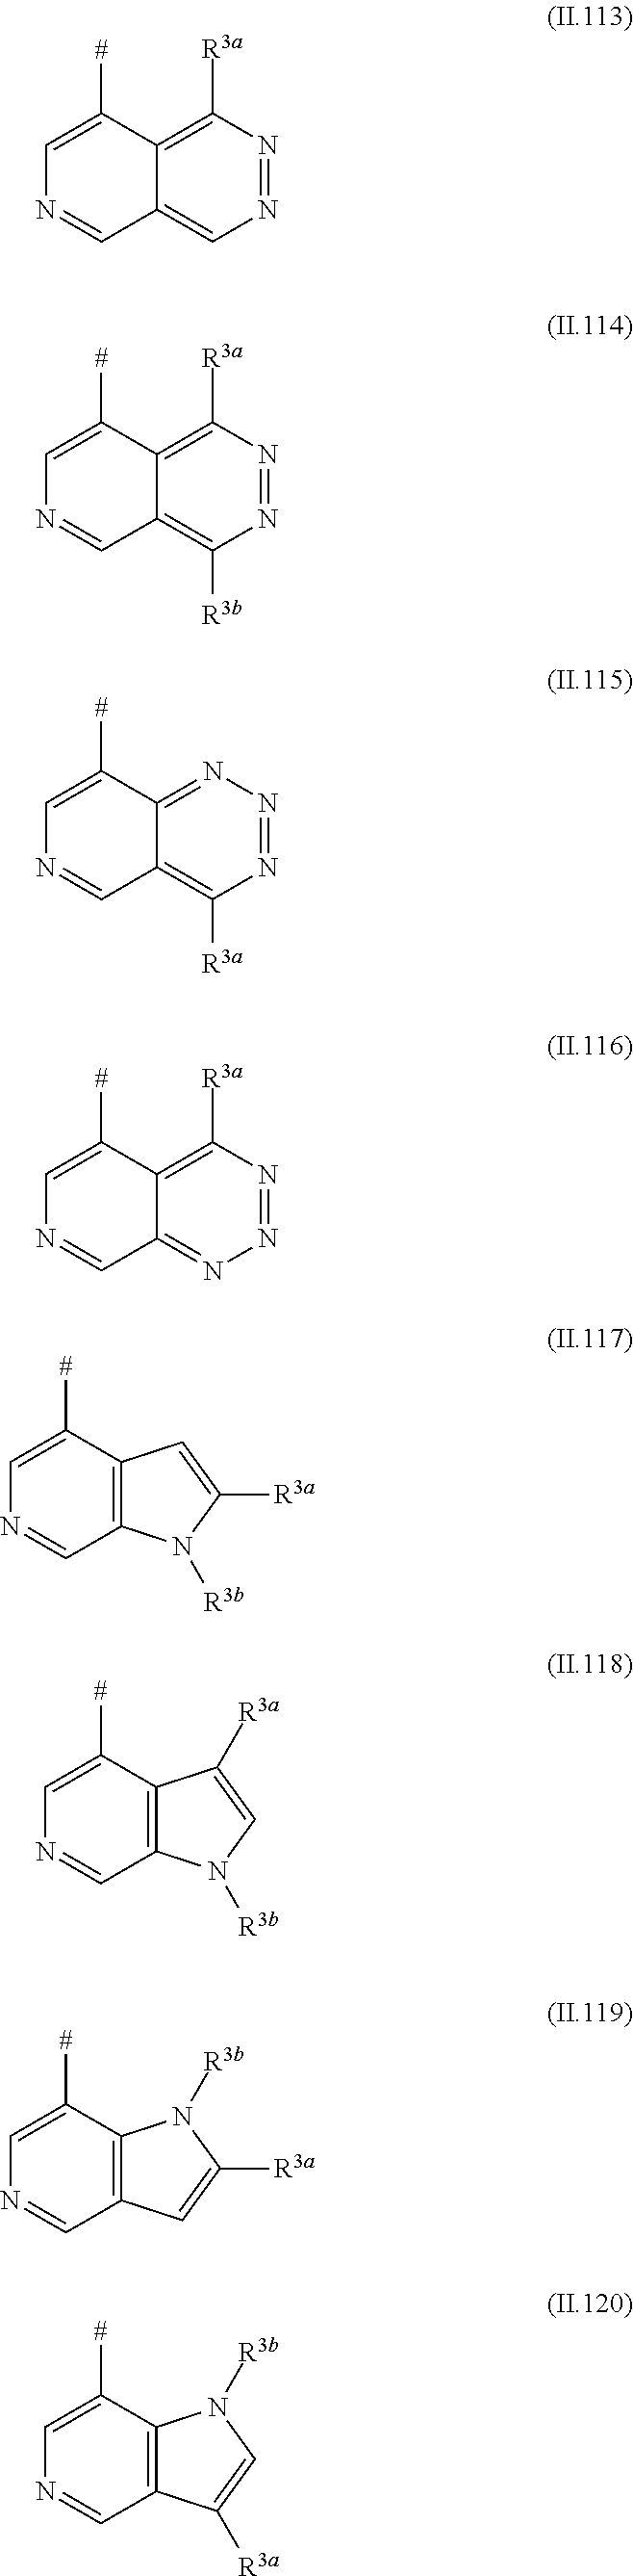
C1=C([#])C2=C([R3a])N=NC=C2C=N1.C1=C([#])C2=C([R3a])N=NC([R3b])=C2C=N1.C1=C([#])C2=NN=NC([R3a])=C2C=N1.C1=C([#])C2=C([R3a])N=NN=C2C=N1.C1=C([#])C2=C(C=N1)N([R3b])C([R3a])=C2.C1=C([#])C2=C(C=N1)N([R3b])C=C2[R3a].C1=C([#])C2=C(C=N1)C=C([R3a])N2[R3b].C1=C([#])C2=C(C=N1)C([R3a])=CN2[R3b]
